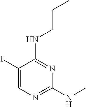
C1(I)=CN=C(NC)N=C1NCCC
